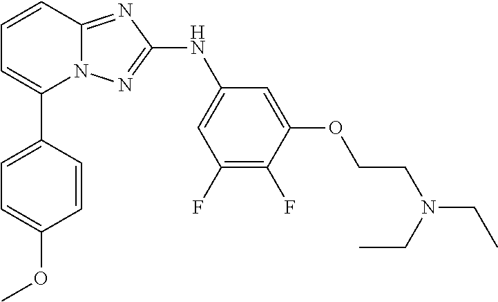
C1=CC2=NC(NC3=CC(F)=C(F)C(OCCN(CC)CC)=C3)=NN2C(C2=CC=C(OC)C=C2)=C1
